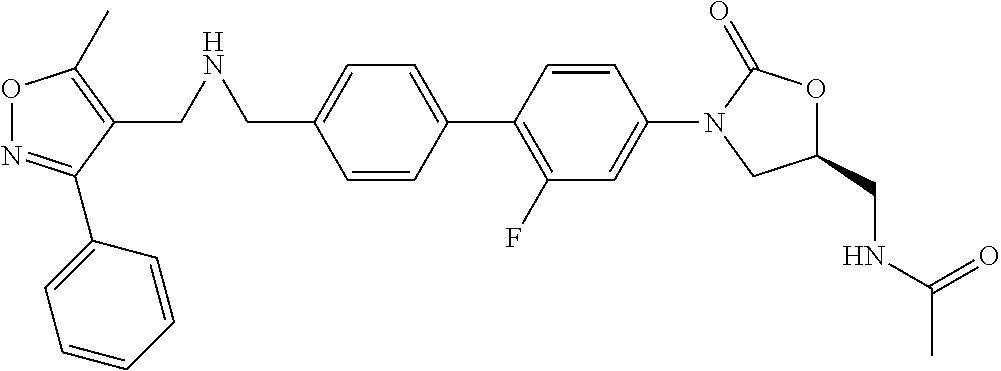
C1=CC(C2=C(F)C=C(N3CC(CNC(C)=O)OC3=O)C=C2)=CC=C1CNCC1=C(C)ON=C1C1=CC=CC=C1
